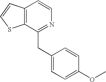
C12=C(C(CC3=CC=C(OC)C=C3)=NC=C1)SC=C2
